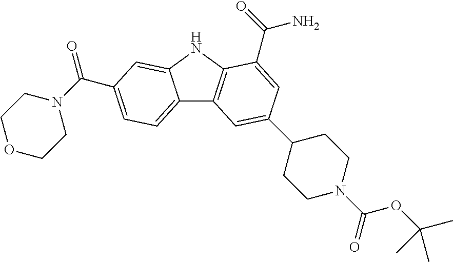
C12=CC=C(C(N3CCOCC3)=O)C=C1NC1=C2C=C(C2CCN(C(=O)OC(C)(C)C)CC2)C=C1C(=O)N
